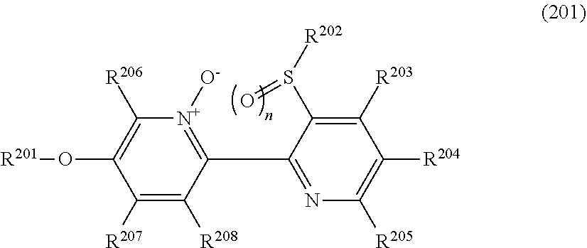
C1([R207])=C([R208])C(C2=NC([R205])=C([R204])C([R203])=C2S([R202])=O)=[N+]([O-])C([R206])=C1O[R201]
